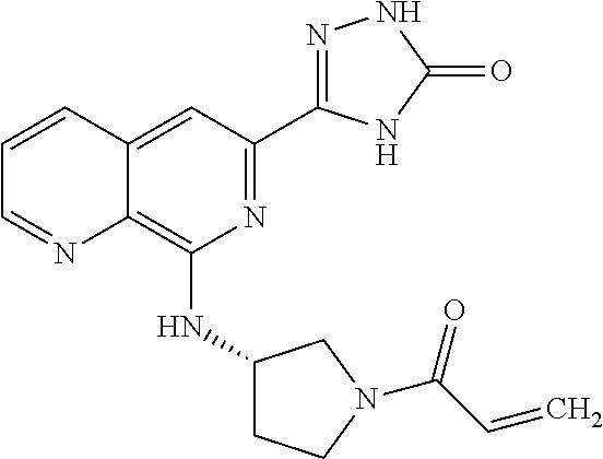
C1(NC2=C3C(=CC(C4=NNC(=O)N4)=N2)C=CC=N3)CCN(C(C=C)=O)C1
